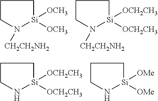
C1CN([CH2CH2NH2])[Si]([OCH3])([OCH3])C1.C1CN([CH2CH2NH2])[Si]([OCH2CH3])([OCH2CH3])C1.C1CN[Si]([OCH2CH3])([OCH2CH3])C1.C1CN[Si]([OMe])([OMe])C1
